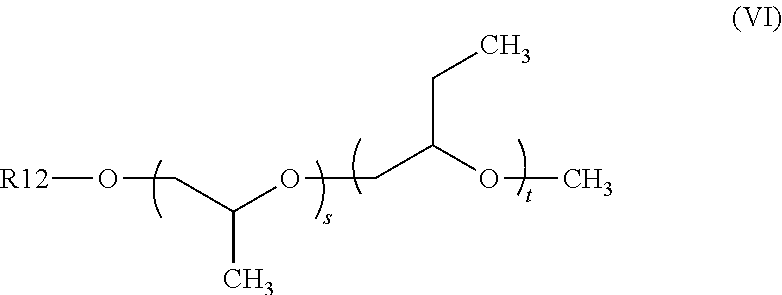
[R12]OCC(OCC(OC)CC)C
